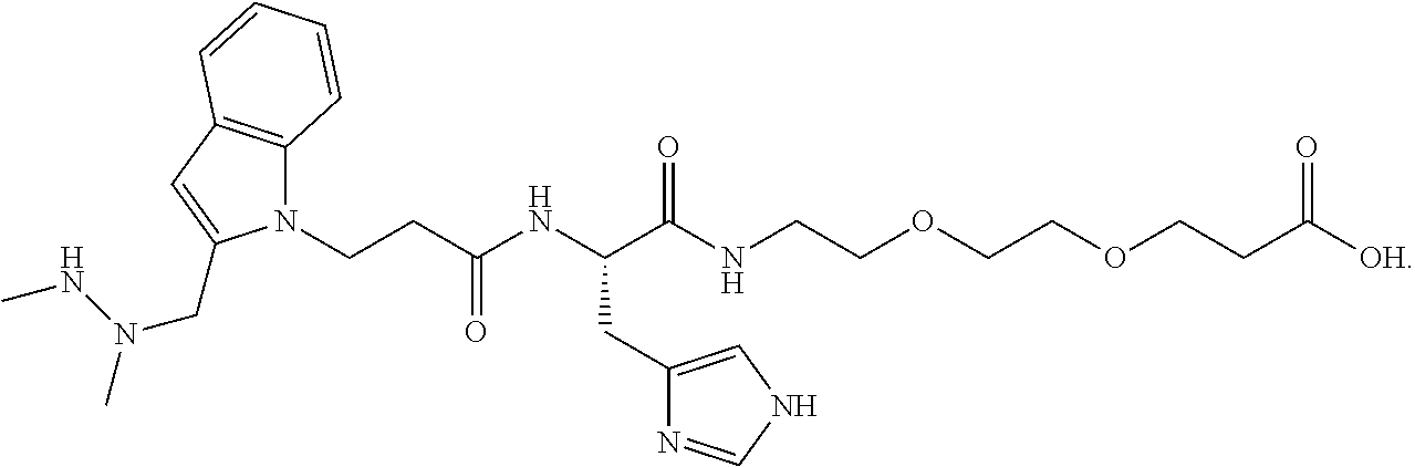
N1(CCC(NC(C(NCCOCCOCCC([OH])=O)=O)CC2=CNC=N2)=O)C2=C(C=C1CN(NC)C)C=CC=C2
